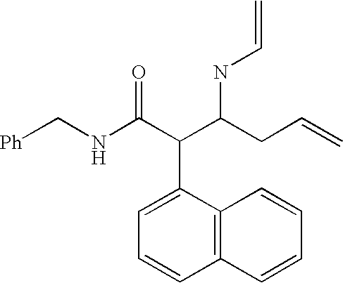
C1=C(C(C(NC[Ph])=O)C(CC=C)NC=C)C2=C(C=C1)C=CC=C2
